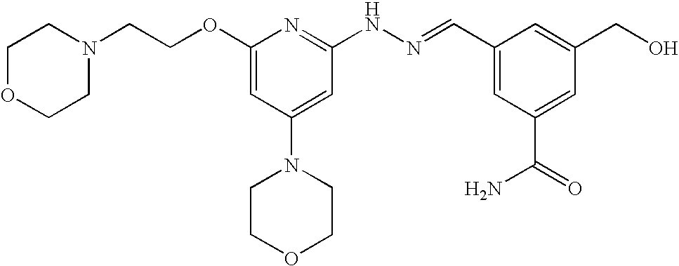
N1(CCOC2=CC(N3CCOCC3)=CC(NN=CC3=CC(C(=O)N)=CC(CO)=C3)=N2)CCOCC1
